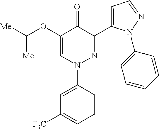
C1=CC=C([F3C])C=C1N1N=C(C2=CC=NN2C2=CC=CC=C2)C(=O)C(OC([Me])[Me])=C1
